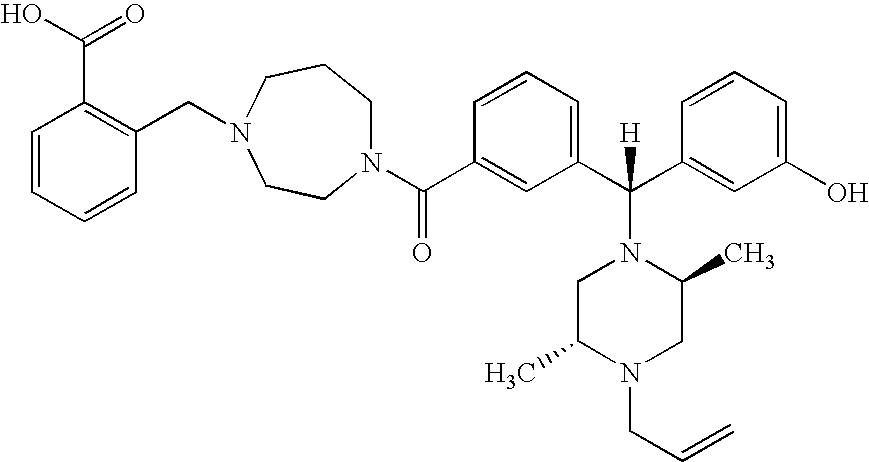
C(C1=C(CN2CCN(C(C3=CC(C(C4=CC(O)=CC=C4)([H])N4CC(C)N(CC=C)CC4C)=CC=C3)=O)CCC2)C=CC=C1)(O)=O
